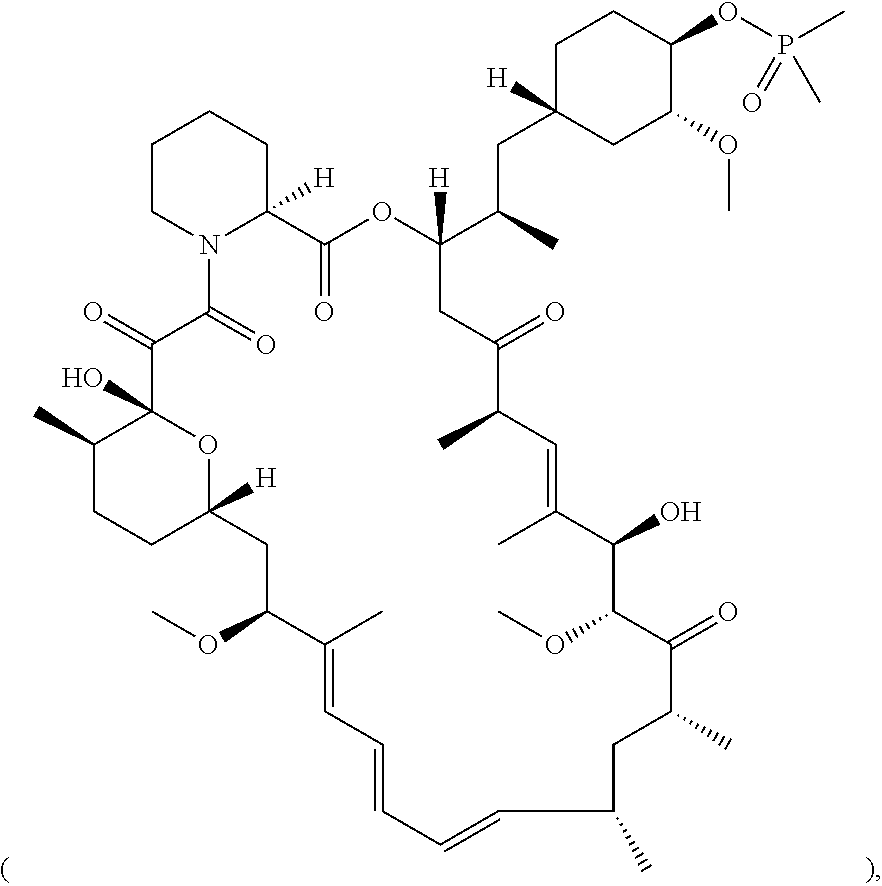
C1CN2C([H])(CC1)C(=O)OC(C(C)CC1([H])CC(OC)C(OP(C)(=O)C)CC1)([H])CC(=O)C(C)C=C(C)C(O)C(OC)C(=O)C(C)CC(C)C=CC=CC=C(C)C(OC)CC1([H])OC(O)(C(=O)C2=O)C(C)CC1
